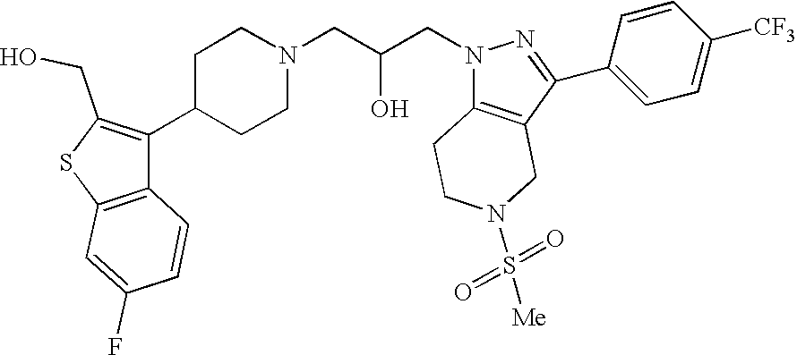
C1C(C2=C(CO)SC3=C2C=CC(F)=C3)CCN(CC(CN2C3=C(C(C4=CC=C([CF3])C=C4)=N2)CN(S(=O)(=O)[Me])CC3)O)C1
